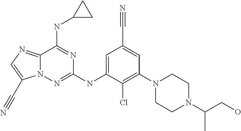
C12=NC=C(C#N)N1N=C(NC1=CC(C#N)=CC(N3CCN(C(CO)C)CC3)=C1Cl)N=C2NC1CC1
